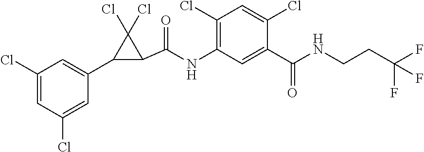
C1(Cl)=CC(Cl)=CC(C2C(C(=O)NC3=C(Cl)C=C(Cl)C(C(=O)NCCC(F)(F)F)=C3)C2(Cl)Cl)=C1
